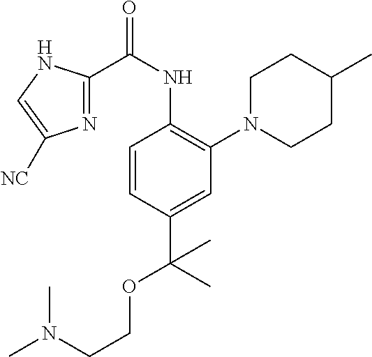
C1=CC(C(OCCN(C)C)(C)C)=CC(N2CCC(C)CC2)=C1NC(C1=NC([NC])=CN1)=O
